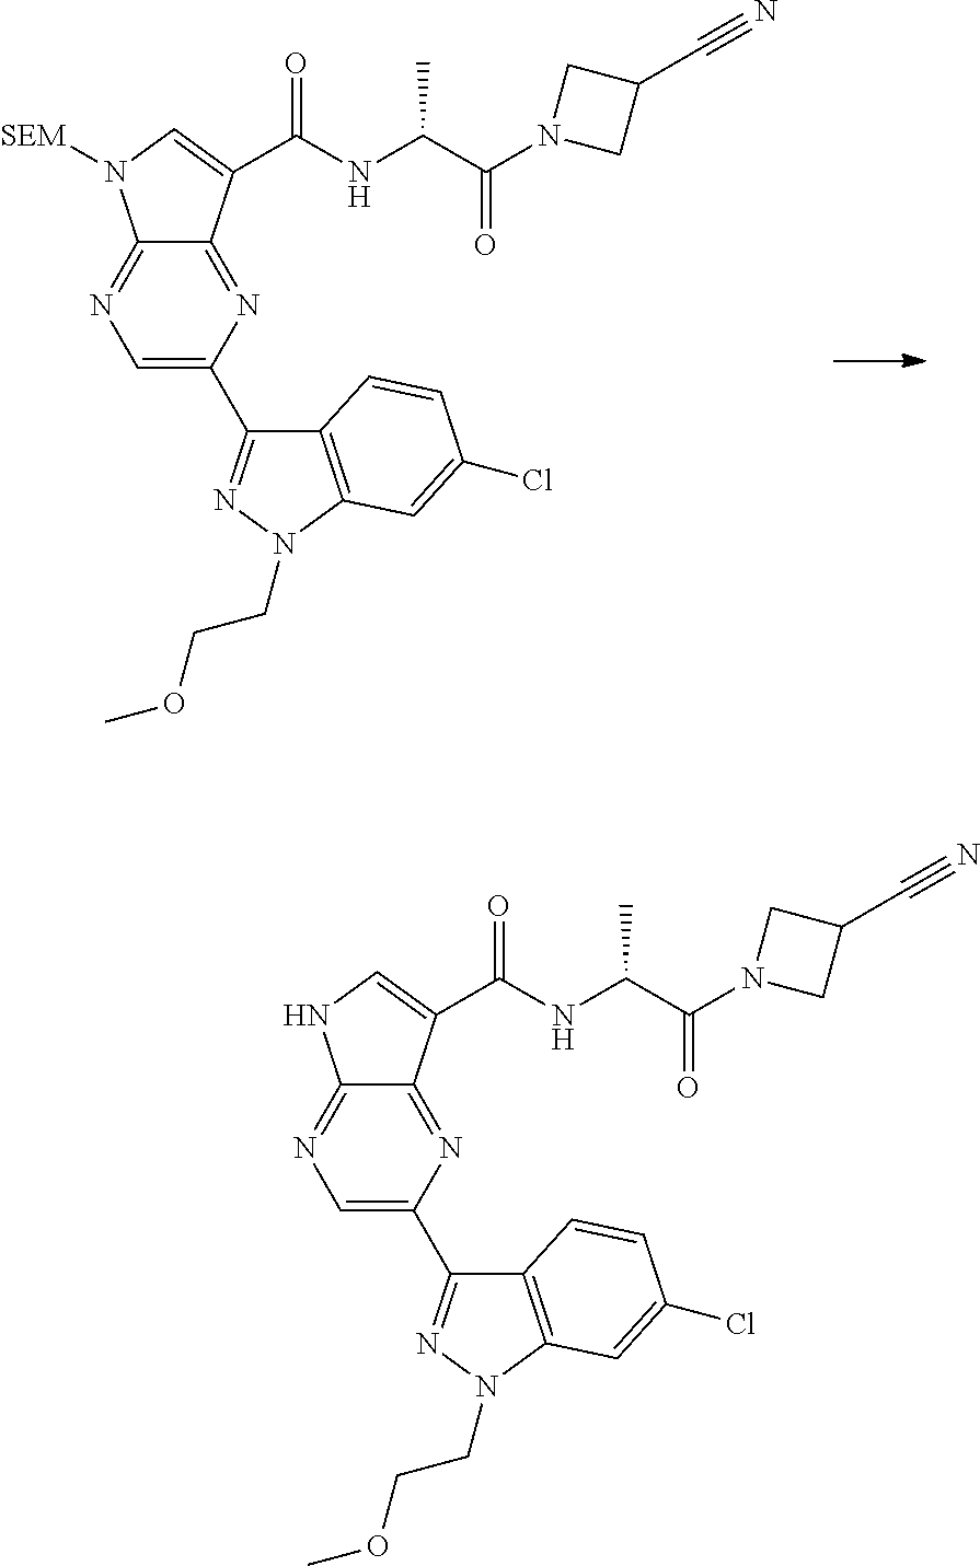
C1(C2=NN(CCOC)C3=C2C=CC(Cl)=C3)=CN=C2C(=N1)C(C(NC(C(N1CC(C#N)C1)=O)C)=O)=CN2[SEM].C1(C2=NN(CCOC)C3=C2C=CC(Cl)=C3)=CN=C2C(=N1)C(C(NC(C(N1CC(C#N)C1)=O)C)=O)=CN2
